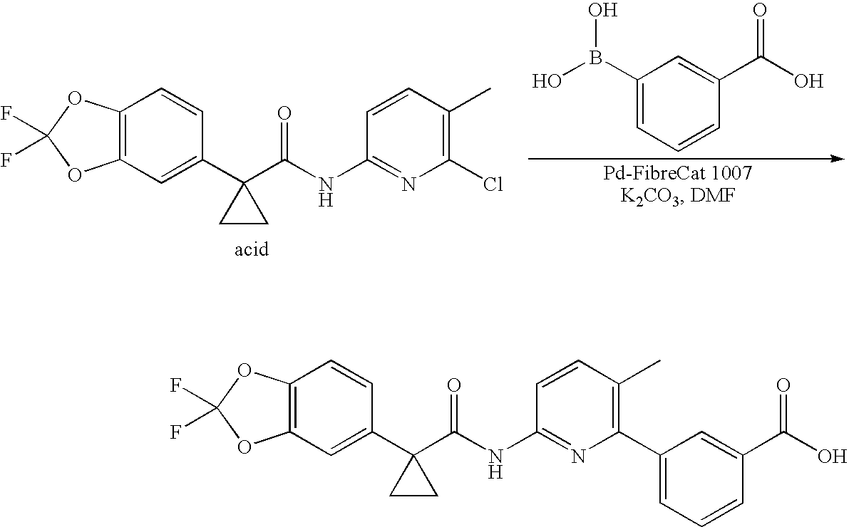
C1(B(O)O)=CC=CC(C(O)=O)=C1.C12=C(OC(F)(F)O1)C=CC(C1(C(NC3=NC(Cl)=C(C)C=C3)=O)CC1)=C2.C12=C(OC(F)(F)O1)C=CC(C1(C(NC3=NC(C4=CC=CC(C(O)=O)=C4)=C(C)C=C3)=O)CC1)=C2
